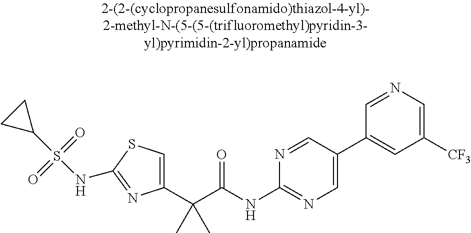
C1(C(C(NC2=NC=C(C3=CC([CF3])=CN=C3)C=N2)=O)(C)C)=CSC(NS(C2CC2)(=O)=O)=N1
